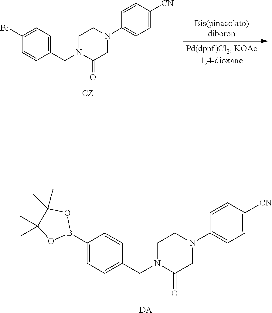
N1(CC2=CC=C(B3OC(C)(C)C(C)(C)O3)C=C2)CCN(C2=CC=C([CN])C=C2)CC1=O.[DA].N1(CC2=CC=C(Br)C=C2)CCN(C2=CC=C([CN])C=C2)CC1=O.[CZ].[Bis(pinacolato)diboron]
